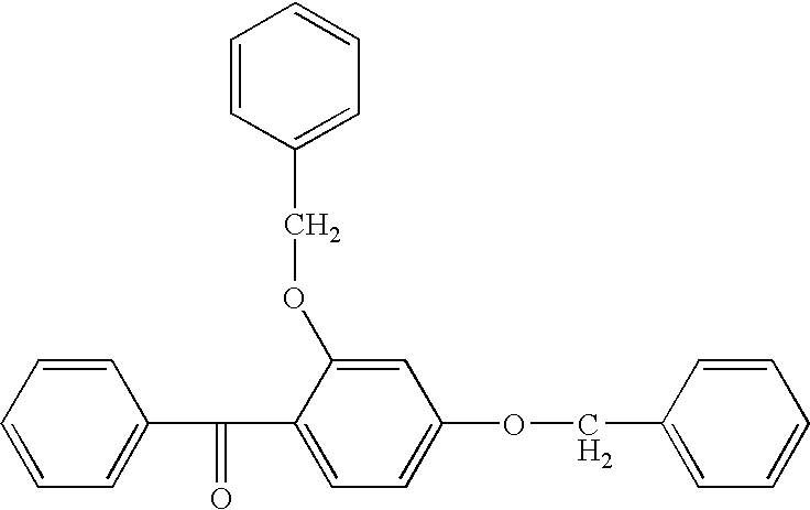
C1=CC=CC=C1C(C1=CC=C(OCC2=CC=CC=C2)C=C1OCC1=CC=CC=C1)=O
